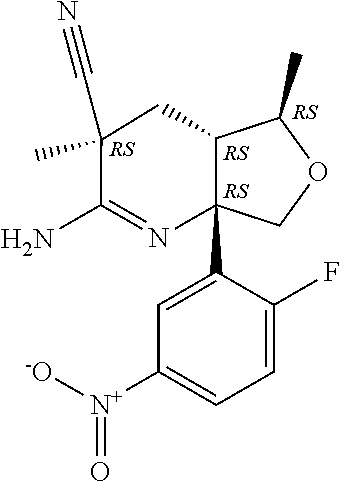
C12C(C)OCC1(C1=CC([N+]([-O])=O)=CC=C1F)N=C(N)C(C)(C#N)C2
